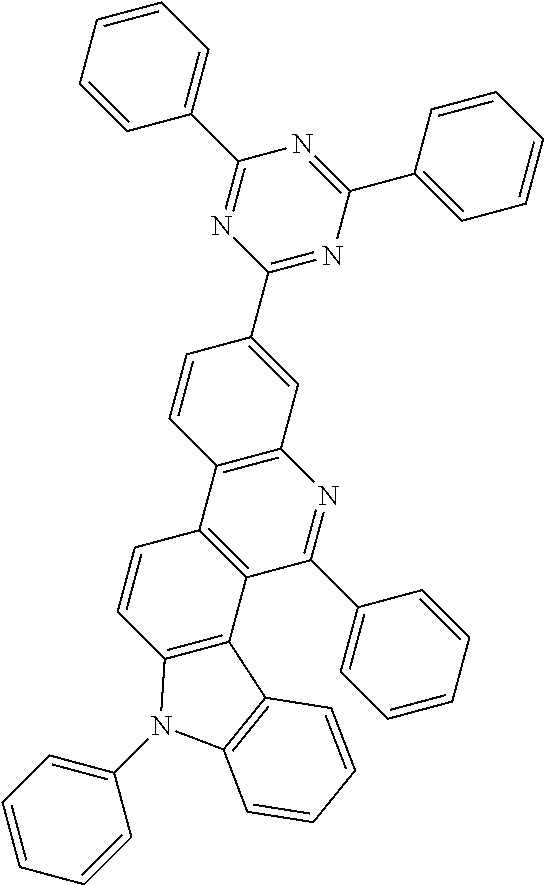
C1=CC=CC=C1C1=NC(C2=CC3=C(C=C2)C2=C(C(C4=CC=CC=C4)=N3)C3=C(C=C2)N(C2=CC=CC=C2)C2=C3C=CC=C2)=NC(C2=CC=CC=C2)=N1
